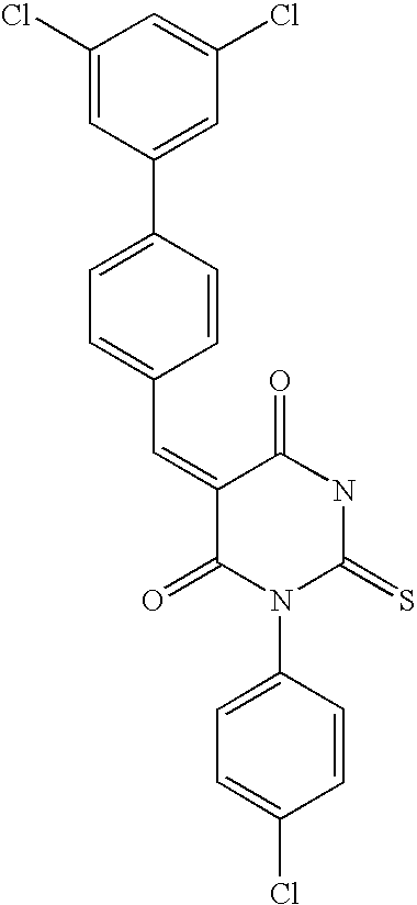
C1(Cl)=CC(C2=CC=C(C=C3C(=O)N(C4=CC=C(Cl)C=C4)C(=S)NC3=O)C=C2)=CC(Cl)=C1
